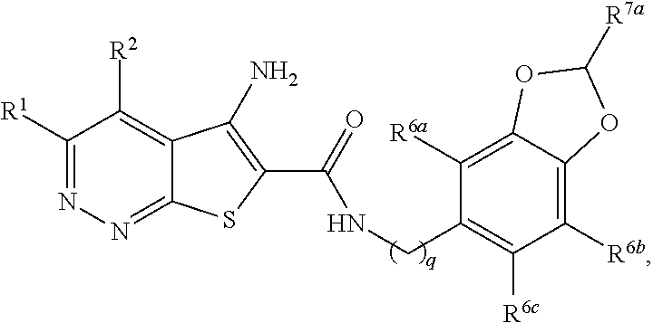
C1([R1])=NN=C2C(=C1[R2])C(N)=C(C(=O)NCC1=C([R6c])C([R6b])=C3C(=C1[R6a])OC([R7a])O3)S2
